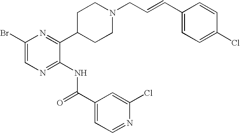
C1(Br)=CN=C(NC(C2=CC=NC(Cl)=C2)=O)C(C2CCN(CC=CC3=CC=C(Cl)C=C3)CC2)=N1
